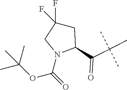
N1(C(=O)OC(C)(C)C)C(C(C(C)(C)C)=O)CC(F)(F)C1
